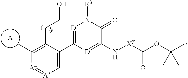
C1(CCO)=C(C)[A4]=[A5]C=C1C1=[D]N([R3])C(=O)C(N[XY]C(OC(C)(C)C)=O)=[D]1.[A]
